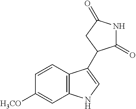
C12=C(C=CC([H3CO])=C1)C(C1C(=O)NC(=O)C1)=CN2
